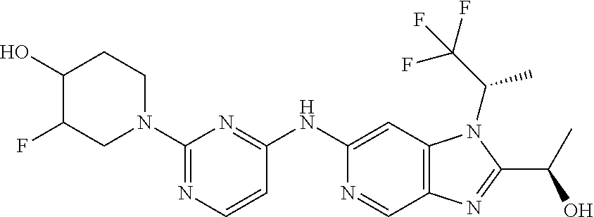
C1(NC2=NC(N3CCC(O)C(F)C3)=NC=C2)=CC2=C(C=N1)N=C(C(C)O)N2C(C)C(F)(F)F
